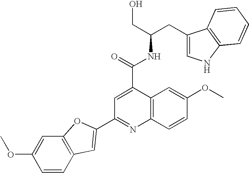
C1(CC(CO)NC(C2=CC(C3=CC4=C(C=C(OC)C=C4)O3)=NC3=C2C=C(OC)C=C3)=O)=CNC2=C1C=CC=C2
